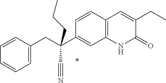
C1(C(CC2=CC=CC=C2)(C#N)CCC)=CC2=C(C=C1)C=C(CC)C(=O)N2
